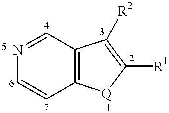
N1=CC2=C(C=C1)[Q]C([R1])=C2[R2]
